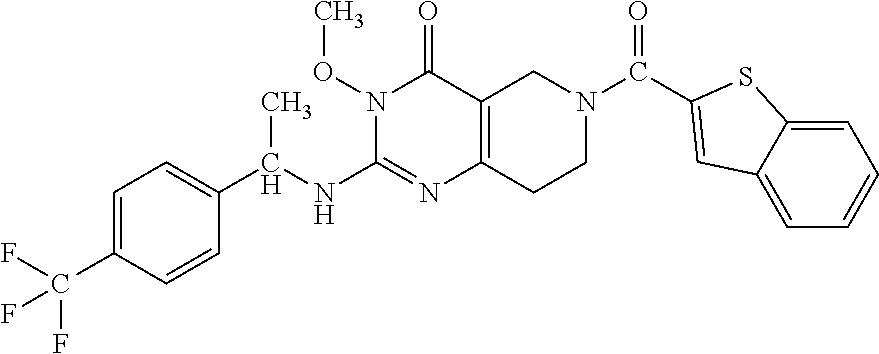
C1=C(C(F)(F)F)C=CC(C(NC2=NC3=C(C(=O)N2OC)CN(C(=O)C2=CC4=CC=CC=C4S2)CC3)C)=C1
